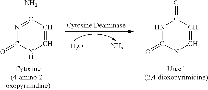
O.N.N1=C(N)C=CNC1=O.N1C(=O)NC=CC1=O
